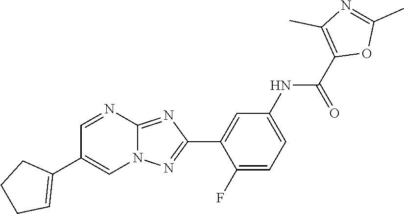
C1(F)=CC=C(NC(C2=C(C)N=C(C)O2)=O)C=C1C1=NN2C(=N1)N=CC(C1=CCCC1)=C2
